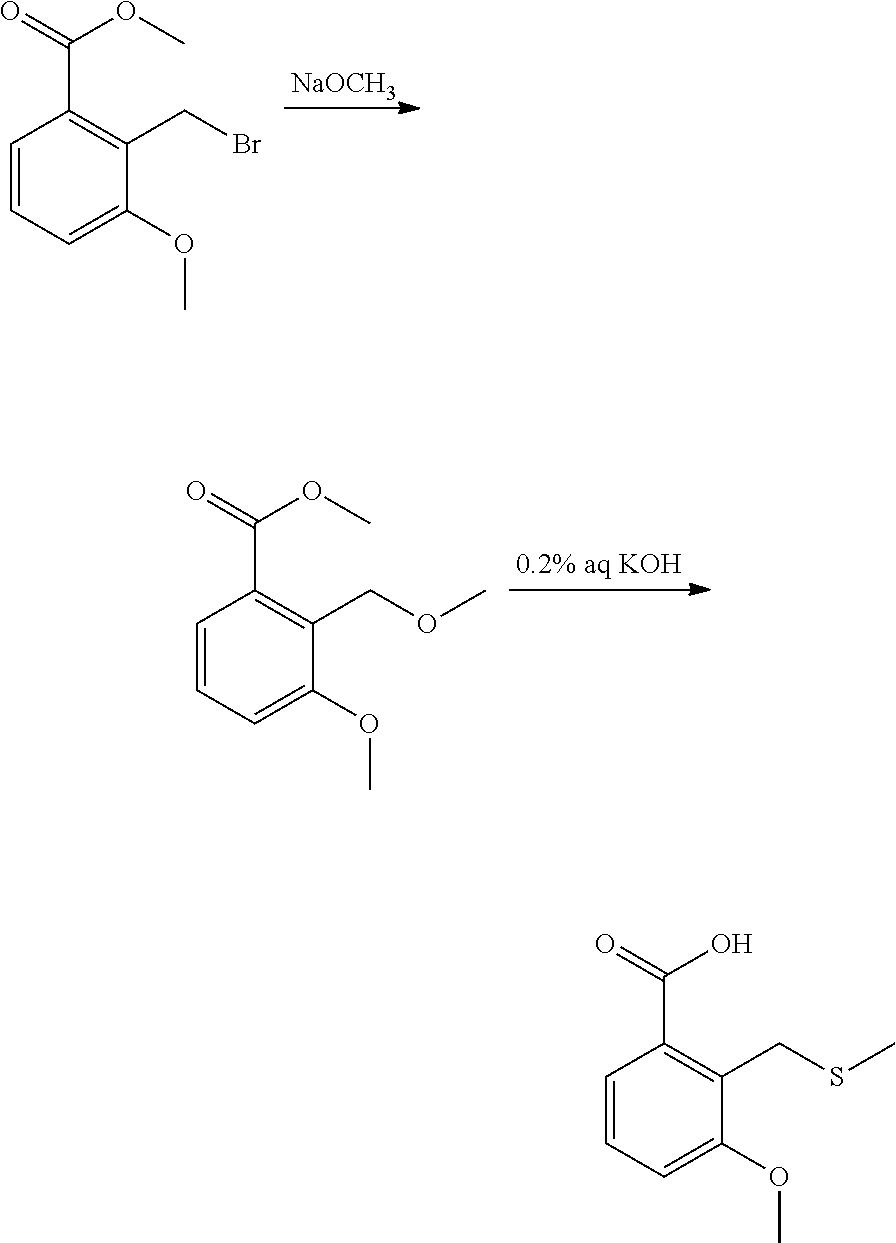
C1=C(OC)C(CBr)=C(C(=O)OC)C=C1.[NaOCH3].C1=C(OC)C(COC)=C(C(=O)OC)C=C1.C1=C(OC)C(CSC)=C(C(=O)O)C=C1
